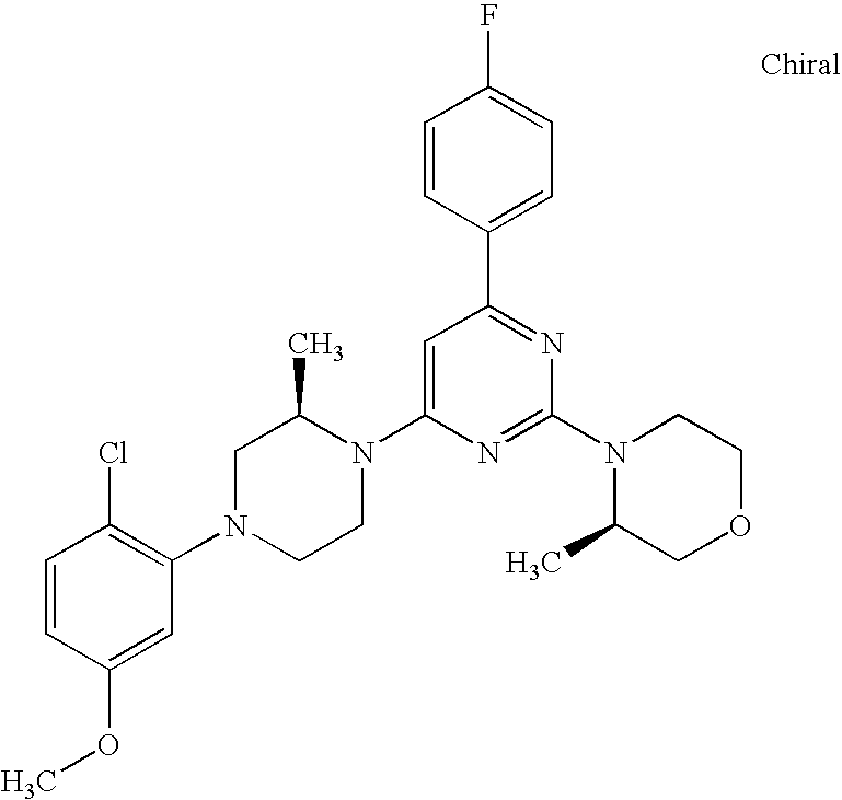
C1=CC(OC)=CC(N2CCN(C3=CC(C4=CC=C(F)C=C4)=NC(N4C(C)COCC4)=N3)C(C)C2)=C1Cl
